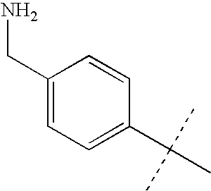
C1(CN)=CC=C(C(C)(C)C)C=C1
